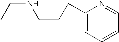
C1(CCCNCC)=CC=CC=N1
